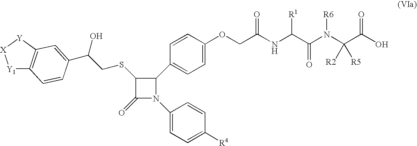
C1(=O)N(C2=CC=C([R4])C=C2)C(C2=CC=C(OCC(NC(C(N(C(C(O)=O)([R2])[R5])[R6])=O)[R1])=O)C=C2)C1SCC(O)C1=CC2=C([Y1][X][Y]2)C=C1
